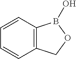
C12=C(C=CC=C1)B(O)OC2
